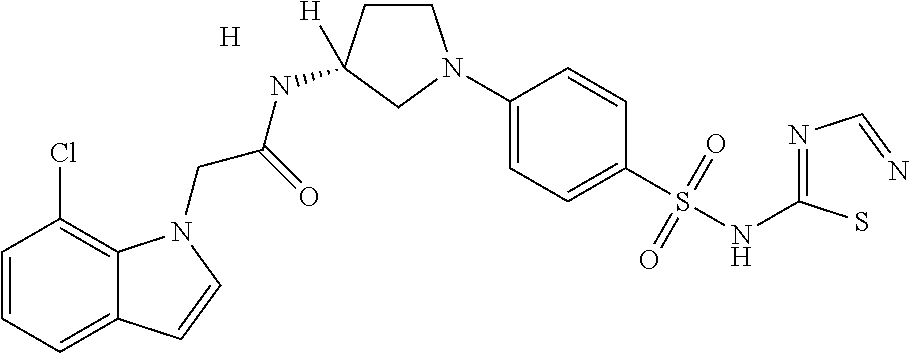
[H].C1=CC=C2C(=C1Cl)N(CC(NC1([H])CCN(C3=CC=C(S(NC(=NC=N)S)(=O)=O)C=C3)C1)=O)C=C2
